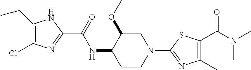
C1(CC)=C(Cl)N=C(C(NC2CCN(C3=NC(C)=C(C(N(C)C)=O)S3)CC2OC)=O)N1
